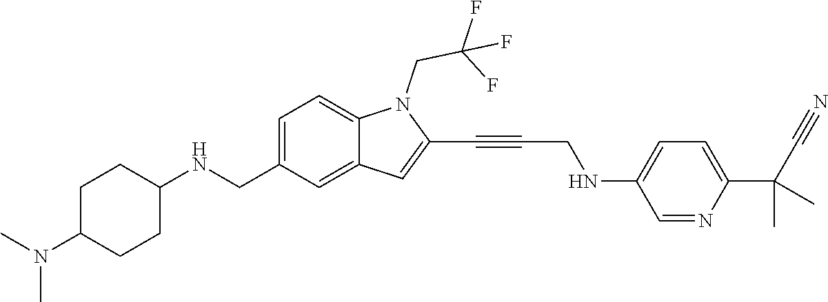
C(N1C2=CC=C(CNC3CCC(N(C)C)CC3)C=C2C=C1C#CCNC1=CC=C(C(C)(C)C#N)N=C1)C(F)(F)F
